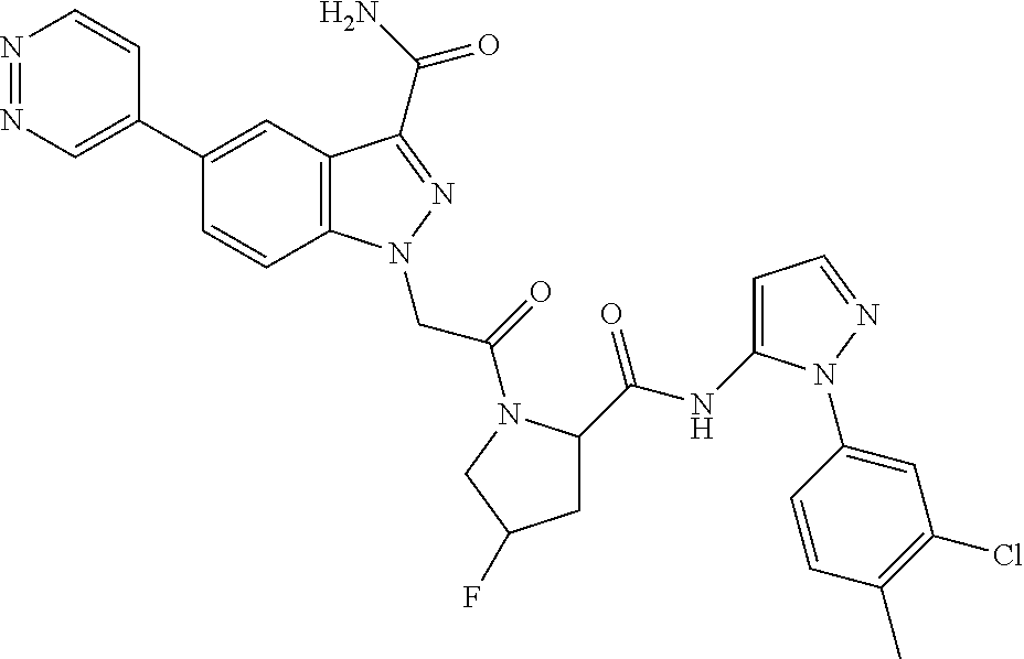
N1=NC=C(C2=CC3=C(C=C2)N(CC(=O)N2C(C(NC4=CC=NN4C4=CC(Cl)=C(C)C=C4)=O)CC(F)C2)N=C3C(N)=O)C=C1
